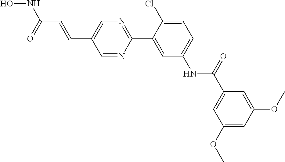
C(C1=CN=C(C2=CC(NC(C3=CC(OC)=CC(OC)=C3)=O)=CC=C2Cl)N=C1)=CC(NO)=O
